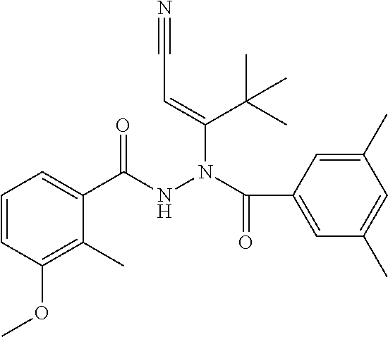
C1=CC(OC)=C(C)C(C(NN(C(=O)C2=CC(C)=CC(C)=C2)C(=CC#N)C(C)(C)C)=O)=C1
